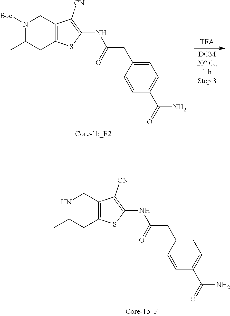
C12=C(SC(NC(CC3=CC=C(C(=O)N)C=C3)=O)=C1[CN])CC(C)N([Boc])C2.C12=C(SC(NC(CC3=CC=C(C(=O)N)C=C3)=O)=C1[CN])CC(C)NC2
